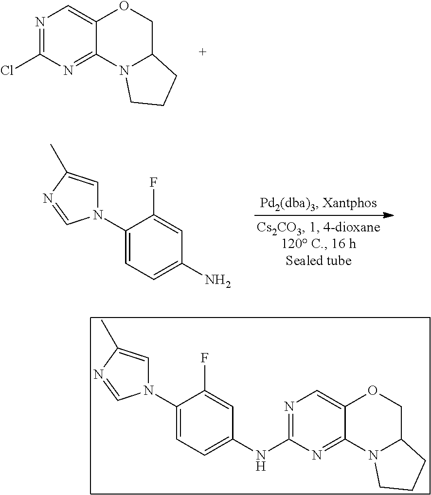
N1=C(Cl)N=C2C(=C1)OCC1N2CCC1.N1(C2=CC=C(N)C=C2F)C=C(C)N=C1.N1(C2=CC=C(NC3=NC=C4C(=N3)N3C(CO4)CCC3)C=C2F)C=C(C)N=C1
